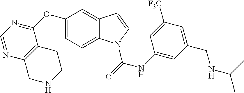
C1=NC2=C(C(OC3=CC=C4C(=C3)C=CN4C(=O)NC3=CC(CNC(C)C)=CC([F3C])=C3)=N1)CCNC2
